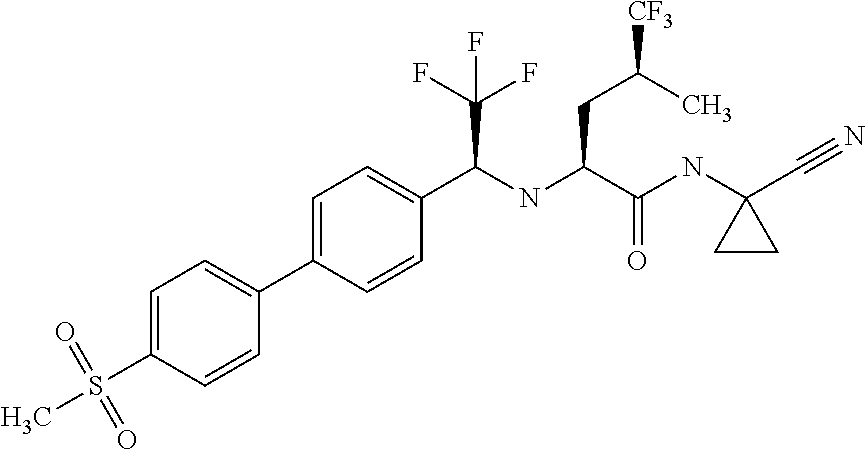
C1=C(C2=CC=C(S(=O)(=O)C)C=C2)C=CC(C(NC(C(NC2(C#N)CC2)=O)CC([CF3])C)C(F)(F)F)=C1
